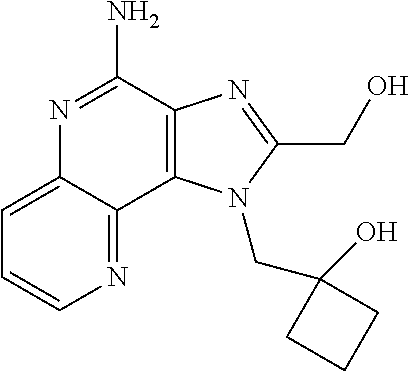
C12=C(C(N)=NC3=CC=CN=C13)N=C(CO)N2CC1(O)CCC1
